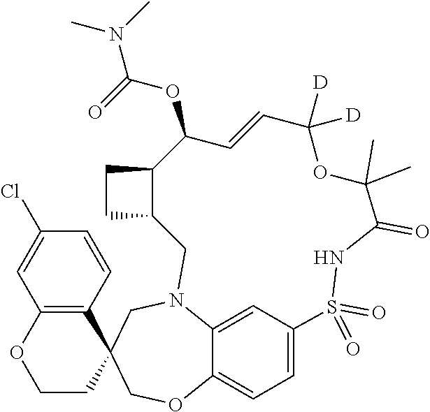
C12=CC=C3C(=C1)N(CC1(CO3)C3=C(OCC1)C=C(Cl)C=C3)CC1C(CC1)C(OC(N(C)C)=O)C=CC([D])([D])OC(C)(C)C(=O)NS2(=O)=O
